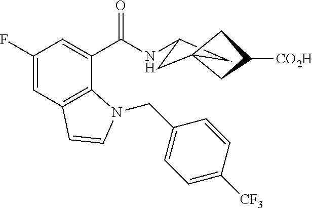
C1(F)=CC2=C(C(C(NC3CC4(C3)CC([CO2H])C4)=O)=C1)N(CC1=CC=C([CF3])C=C1)C=C2
